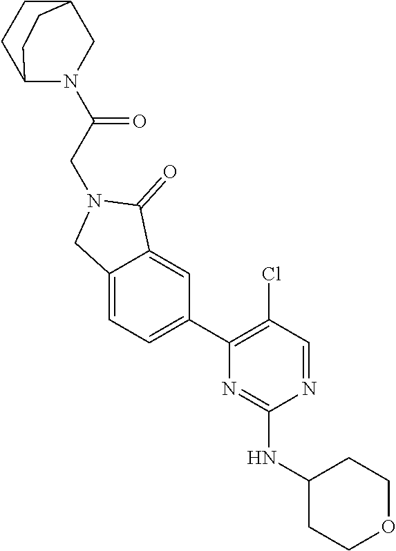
N1=CC(Cl)=C(C2=CC=C3C(=C2)C(=O)N(CC(N2CC4CCC2CC4)=O)C3)N=C1NC1CCOCC1
